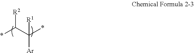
[Ar]C(*)(C(*)[R2])[R1]
